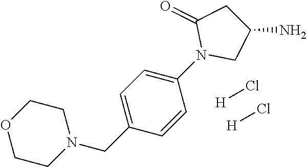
O1CCN(CC2=CC=C(N3CC(N)CC3=O)C=C2)CC1.[H]Cl.[H]Cl
